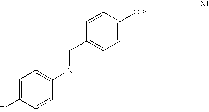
C1=C(F)C=CC(N=CC2=CC=C([OP])C=C2)=C1
